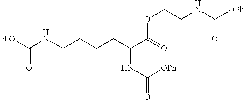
O(CCNC(=O)[OPh])C(C(CCCCNC(=O)[PhO])NC(=O)[OPh])=O
